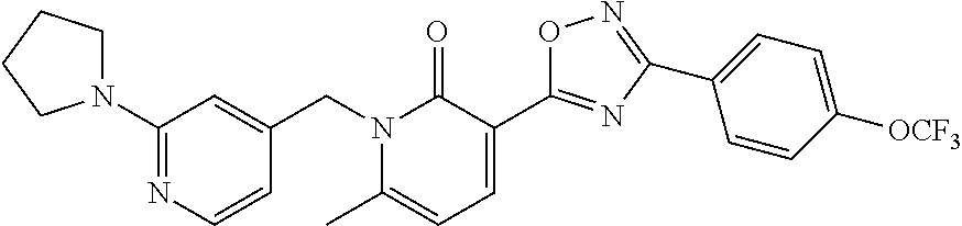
C1(N2CCCC2)=NC=CC(CN2C(C)=CC=C(C3=NC(C4=CC=C([OCF3])C=C4)=NO3)C2=O)=C1
